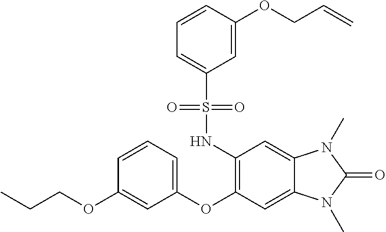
C1=CC=C(OC2=C(NS(C3=CC=CC(OCC=C)=C3)(=O)=O)C=C3C(=C2)N(C)C(=O)N3C)C=C1OCCC
